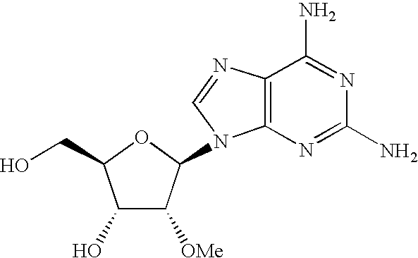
C1(O)C([OMe])C(N2C3=C(N=C2)C(N)=NC(N)=N3)OC1CO
